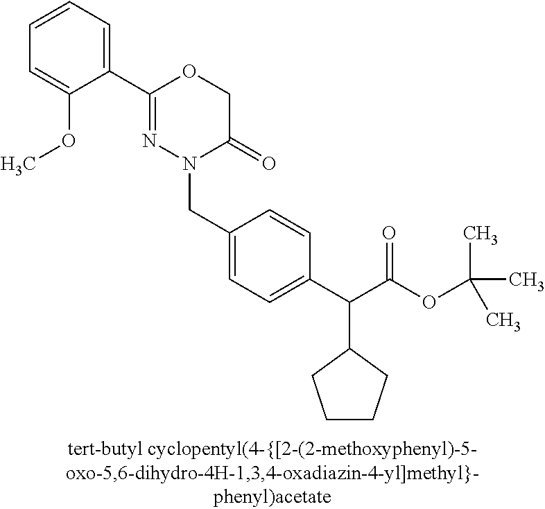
C1=CC=C(C2=NN(CC3=CC=C(C(C(OC(C)(C)C)=O)C4CCCC4)C=C3)C(=O)CO2)C(OC)=C1
